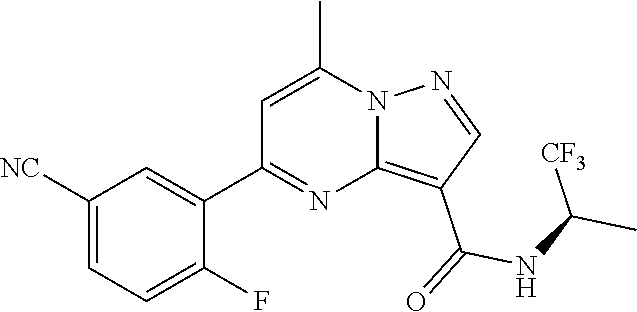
C12=C(C(=O)NC(C)[CF3])C=NN1C(C)=CC(C1=CC([NC])=CC=C1F)=N2
